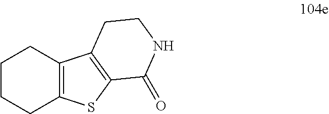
C1CCC2=C(C1)C1=C(S2)C(=O)NCC1
